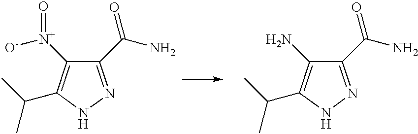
N1N=C(C(=O)N)C([N+]([O-])=O)=C1C(C)C.N1N=C(C(=O)N)C(N)=C1C(C)C
